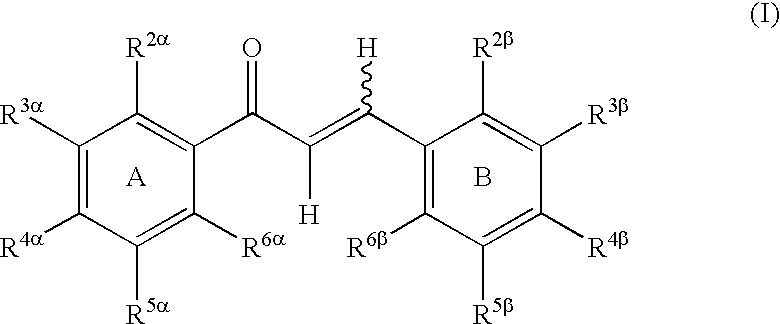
C1([R3a])=C([R4a])C([R5a])=C([R6a])C(C(C(=C([H])C2=C([R6b])C([R5b])=C([R4b])C([R3b])=C2[R2b])[H])=O)=C1[R2a].B.[A]
